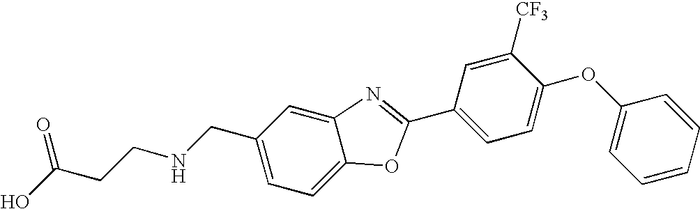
OC(CCNCC1=CC=C2C(=C1)N=C(C1=CC=C(OC3=CC=CC=C3)C([CF3])=C1)O2)=O
